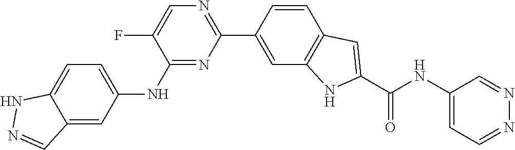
C1=C(F)C(NC2=CC=C3C(=C2)C=NN3)=NC(C2=CC3=C(C=C2)C=C(C(NC2=CC=NN=C2)=O)N3)=N1
